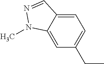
CCC1=CC=C2C(=C1)N(C)N=C2
